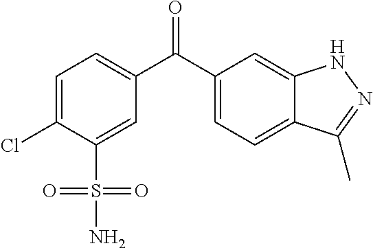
C1=C(Cl)C(S(=O)(=O)N)=CC(C(C2=CC=C3C(=C2)NN=C3C)=O)=C1
